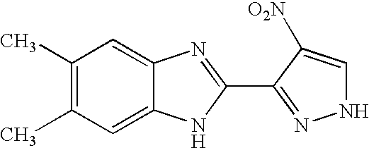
C1(C)=C(C)C=C2C(=C1)N=C(C1=NNC=C1[O2N])N2
